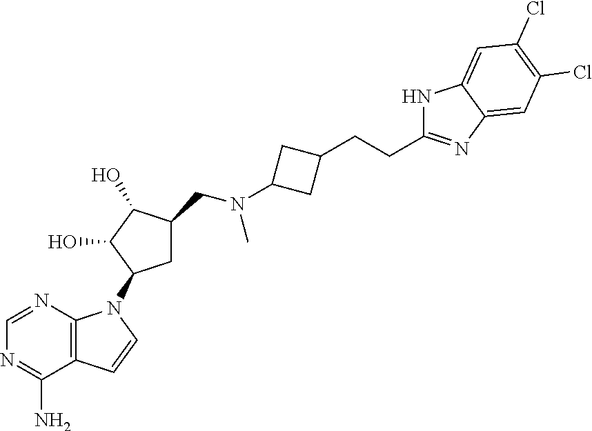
NC1=NC=NC2=C1C=CN2C1CC(CN(C)C2CC(CCC3=NC4=CC(Cl)=C(Cl)C=C4N3)C2)C(O)C1O
